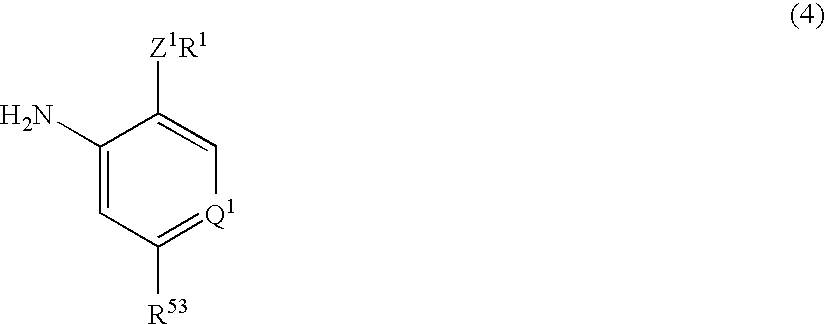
C1(N)=CC([R53])=[Q1]C=C1[Z1R1]
